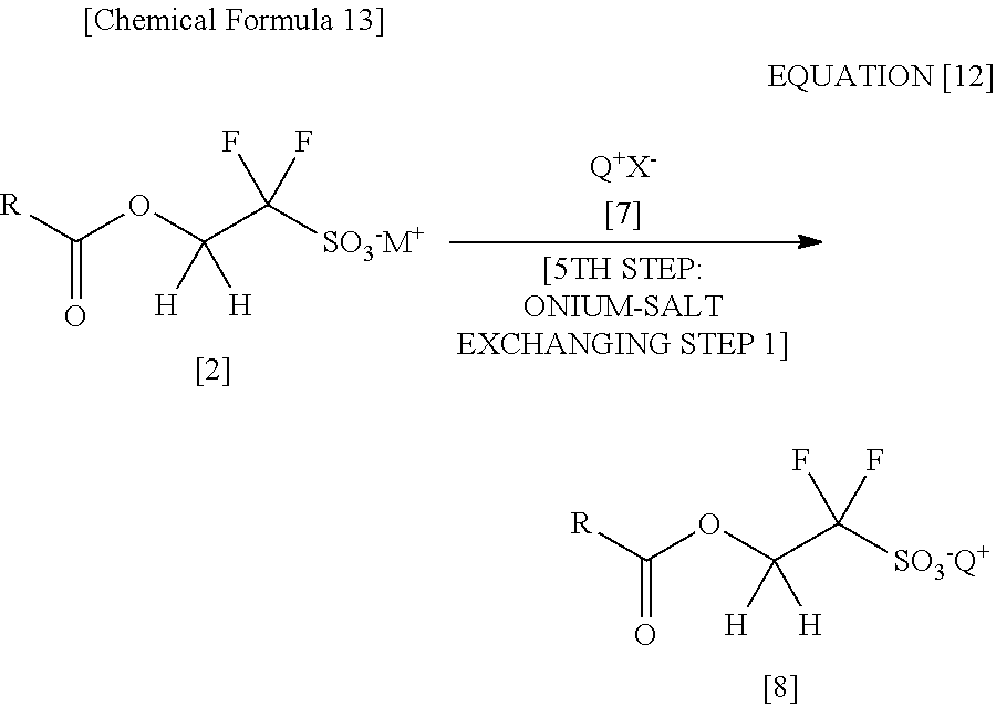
C(OC(C([SO3-M+])(F)F)([H])[H])([R])=O.C(OC(C([SO3-Q+])(F)F)([H])[H])([R])=O
